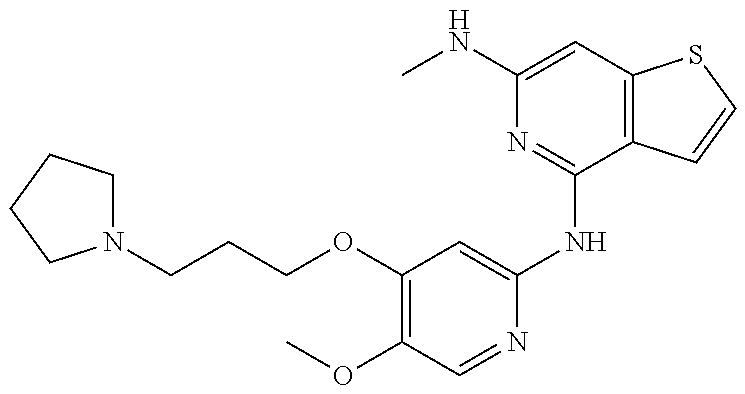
N1(CCCOC2=C(OC)C=NC(NC3=NC(NC)=CC4=C3C=CS4)=C2)CCCC1
